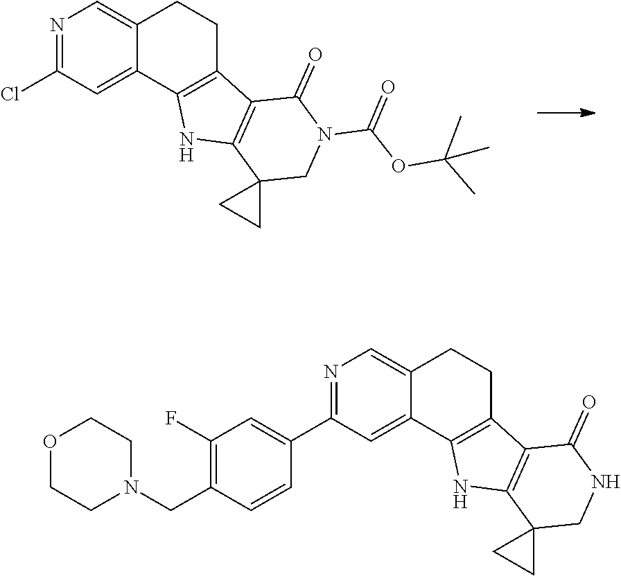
N1(CC2=C(F)C=C(C3=NC=C4C(=C3)C3=C(CC4)C4=C(N3)C3(CNC4=O)CC3)C=C2)CCOCC1.ClC1=NC=C2C(=C1)C1=C(CC2)C2=C(N1)C1(CN(C(OC(C)(C)C)=O)C2=O)CC1
